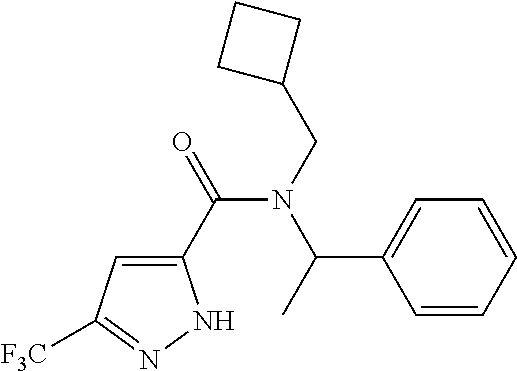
C1=CC=CC=C1C(N(C(C1=CC([F3C])=NN1)=O)CC1CCC1)C
